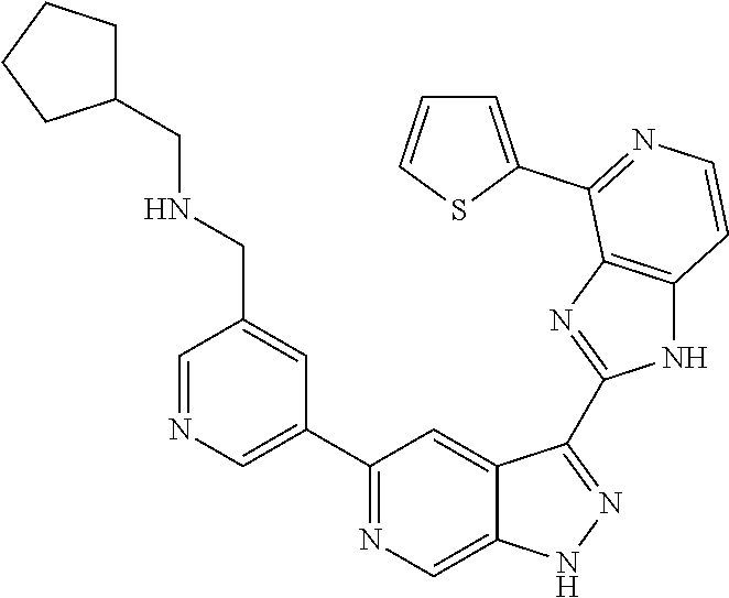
C1=NC=C(C2=NC=C3C(=C2)C(C2=NC4=C(N2)C=CN=C4C2=CC=CS2)=NN3)C=C1CNCC1CCCC1
